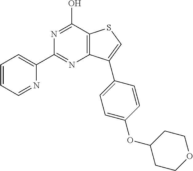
N1=C(O)C2=C(N=C1C1=CC=CC=N1)C(C1=CC=C(OC3CCOCC3)C=C1)=CS2
